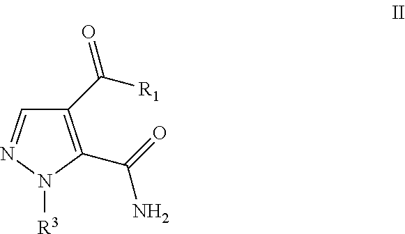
C1=NN([R3])C(C(=O)N)=C1C([R1])=O
